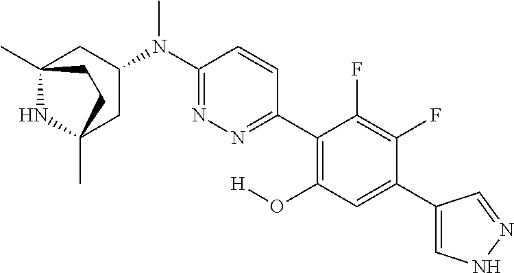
C12(C)NC(C)(CC(N(C3=NN=C(C4=C(O[H])C=C(C5=CNN=C5)C(F)=C4F)C=C3)C)C1)CC2
